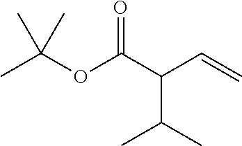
CC(OC(C(C=C)C(C)C)=O)(C)C
